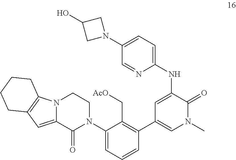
C1(N2CC(O)C2)=CC=C(NC2=CC(C3=C(C[AcO])C(N4CCN5C(=CC6=C5CCCC6)C4=O)=CC=C3)=CN(C)C2=O)N=C1
